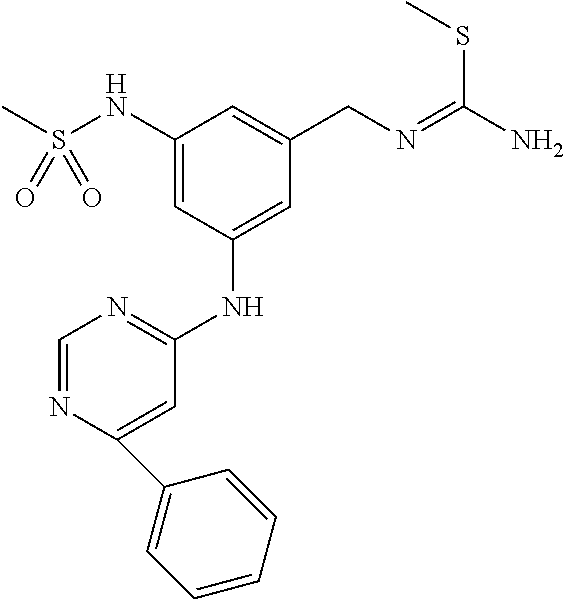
CS(NC1=CC(NC2=NC=NC(C3=CC=CC=C3)=C2)=CC(CN=C(N)SC)=C1)(=O)=O
